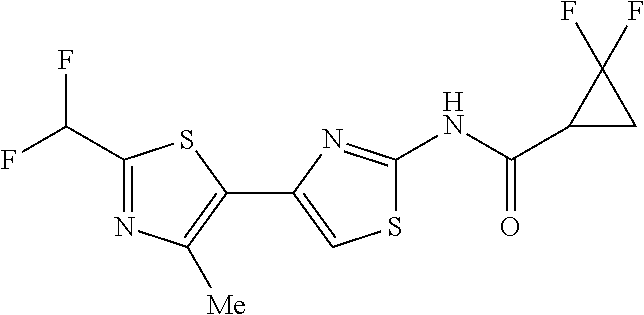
N(C(=O)C1CC1(F)F)C1=NC(C2=C([Me])N=C(C(F)F)S2)=CS1
